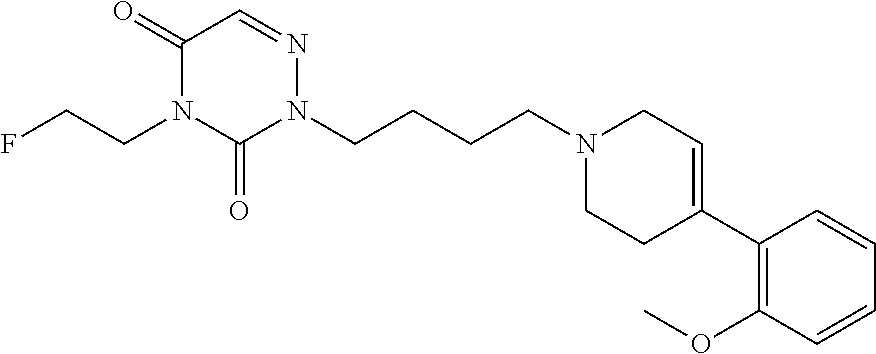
C1(=O)N(CCF)C(=O)N(CCCCN2CCC(C3=C(OC)C=CC=C3)=CC2)N=C1
